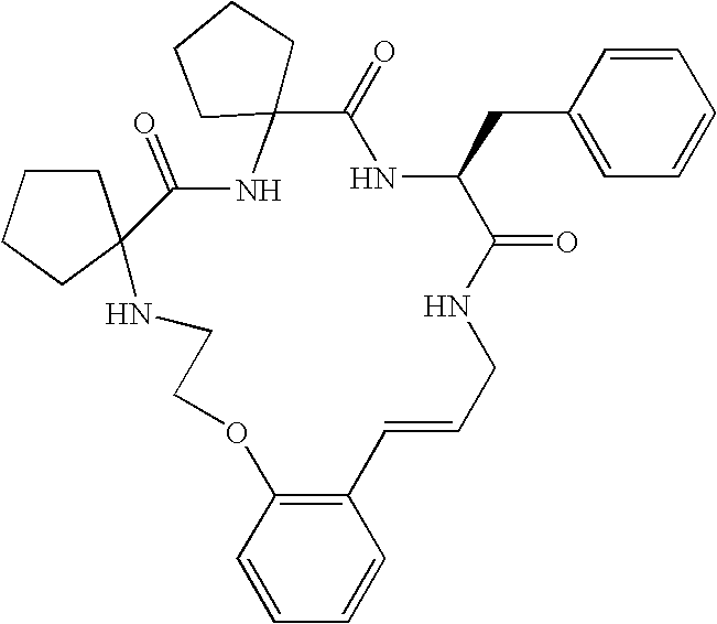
C1CC2(CC1)C(=O)NC1(C(=O)NC(CC3=CC=CC=C3)C(=O)NCC=CC3=C(OCCN2)C=CC=C3)CCCC1
